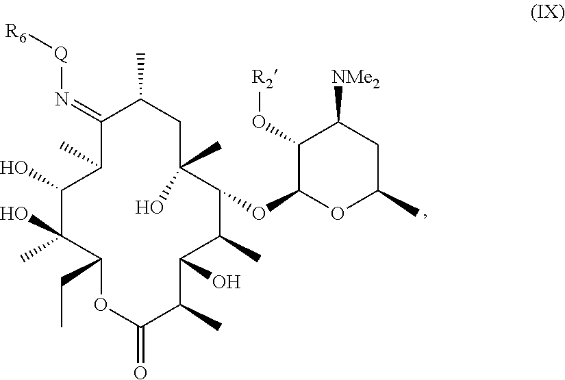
C1(O[R2])C(OC2C(C)C(O)C(C)C(=O)OC(CC)C(O)(C)C(O)C(C)C(=N[Q][R6])C(C)CC2(C)O)OC(C)CC1[NMe2]
